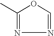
CC1=NN=CO1
